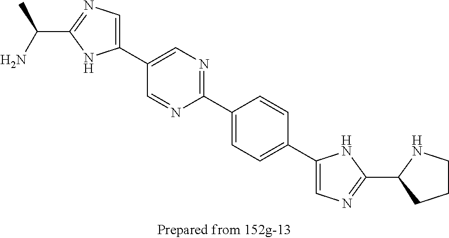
C(C1=NC=C(C2=CN=C(C3=CC=C(C4=CN=C(C5NCCC5)N4)C=C3)N=C2)N1)(N)C
